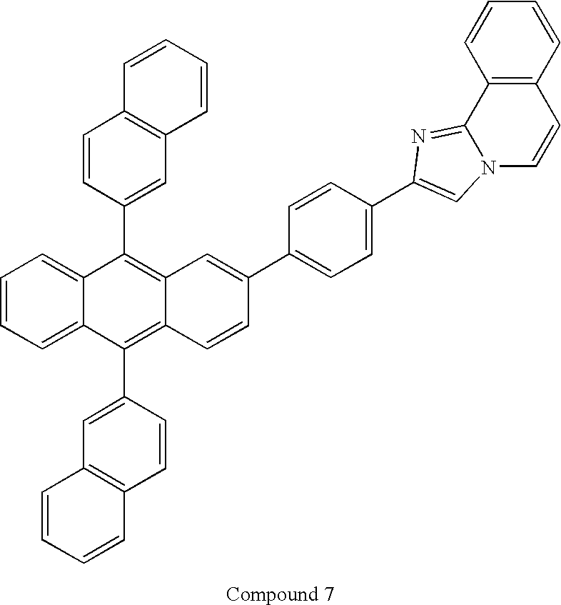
C12=CC=CC=C1C(C1=CC3=C(C=C1)C=CC=C3)=C1C(=C2C2=CC3=C(C=C2)C=CC=C3)C=C(C2=CC=C(C3=CN4C(=N3)C3=C(C=C4)C=CC=C3)C=C2)C=C1
